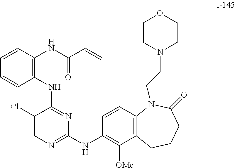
C1=CC(NC(=O)C=C)=C(NC2=NC(NC3=C([OMe])C4=C(C=C3)N(CCN3CCOCC3)C(=O)CCC4)=NC=C2Cl)C=C1
